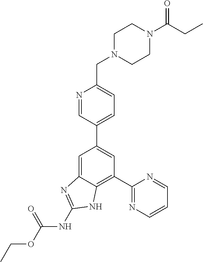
C1(C2=NC=CC=N2)=C2C(=CC(C3=CC=C(CN4CCN(C(CC)=O)CC4)N=C3)=C1)N=C(NC(OCC)=O)N2
